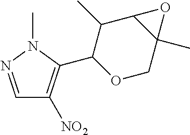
C1=NN(C)C(C2OCC3(C)C(C2C)O3)=C1[NO2]
